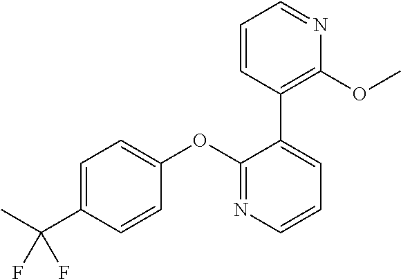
C1=C(C(C)(F)F)C=CC(OC2=NC=CC=C2C2=C(OC)N=CC=C2)=C1
